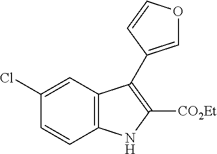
C1(Cl)=CC2=C(C=C1)NC([CO2Et])=C2C1=COC=C1
